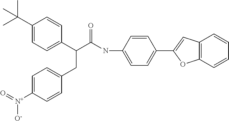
C1(C(C)(C)C)=CC=C(C(C(NC2=CC=C(C3=CC4=C(O3)C=CC=C4)C=C2)=O)CC2=CC=C([N+]([O-])=O)C=C2)C=C1
